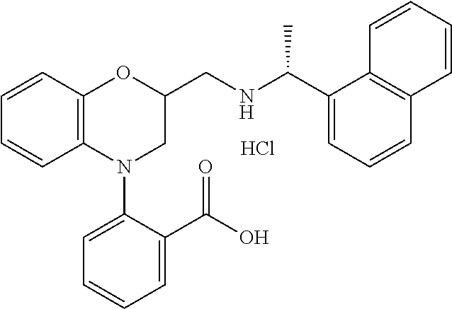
C1=CC2=C(C=C1)N(C1=CC=CC=C1C(O)=O)CC(CNC(C1=CC=CC3=C1C=CC=C3)C)O2.Cl
